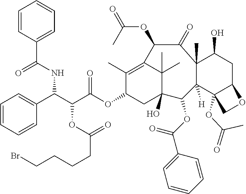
C1=CC=CC(C(NC(C2=CC=CC=C2)=O)C(C(OC2CC3(O)C(C)(C)C(=C2C)C(OC(=O)C)C(=O)C2(C)C([H])(C3OC(=O)C3=CC=CC=C3)C3(OC(C)=O)C(CC2O)OC3)=O)OC(=O)CCCCBr)=C1
